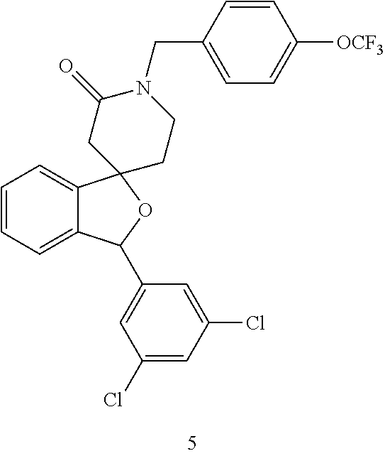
C1=CC=C2C(=C1)C1(OC2C2=CC(Cl)=CC(Cl)=C2)CCN(CC2=CC=C([OCF3])C=C2)C(=O)C1
